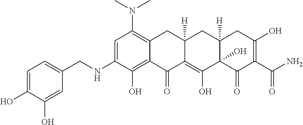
C1=C(NCC2=CC=C(O)C(O)=C2)C(O)=C2C(=C1N(C)C)CC1([H])C(=C(O)C3(O)C([H])(C1)CC(O)=C(C(N)=O)C3=O)C2=O
